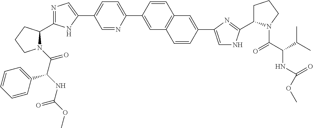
N1(C(C(NC(=O)OC)C2=CC=CC=C2)=O)C(C2=NC=C(C3=CC=C(C4=CC5=C(C=C4)C=C(C4=CNC(C6CCCN6C(C(NC(=O)OC)C(C)C)=O)=N4)C=C5)N=C3)N2)CCC1
